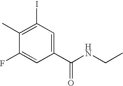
C1(C)=C(I)C=C(C(NCC)=O)C=C1F
